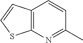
C12=C(N=C(C)C=C1)SC=C2
